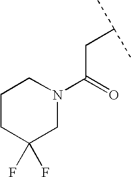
N1(C(=O)CC(C)C)CC(F)(F)CCC1
